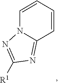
C1=CC=CN2C1=NC([R1])=N2
